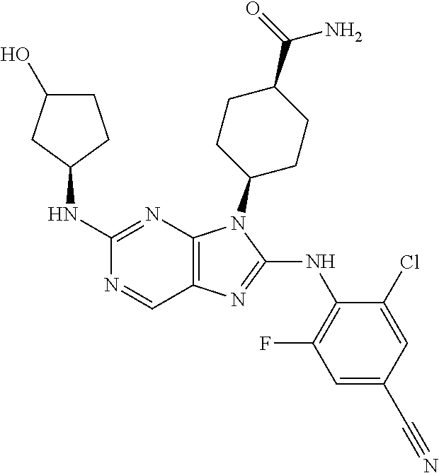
C1(NC2CCC(O)C2)=NC2=C(C=N1)N=C(NC1=C(F)C=C(C#N)C=C1Cl)N2C1CCC(C(=O)N)CC1
